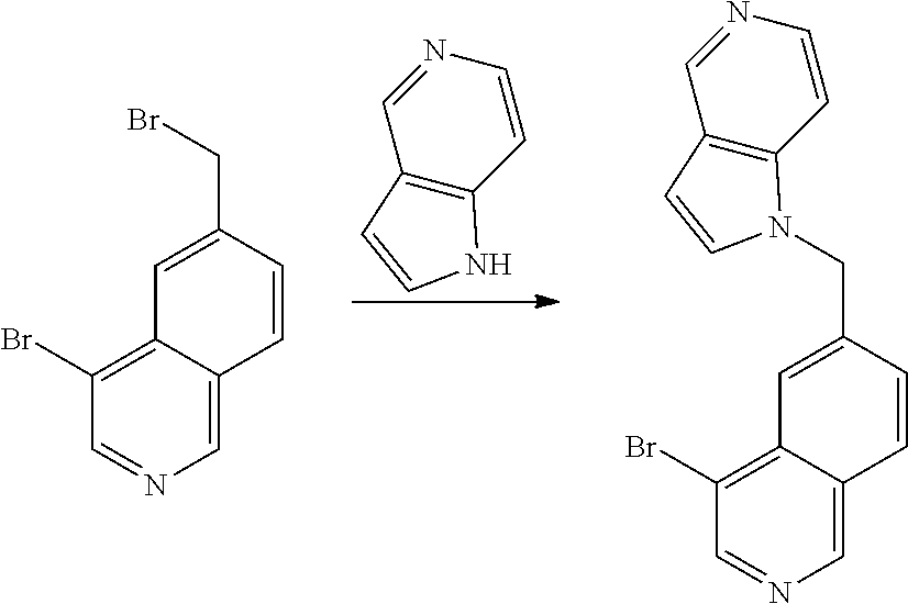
C1=CC2=C(C=N1)C=CN2.C1=C2C(=C(Br)C=N1)C=C(CBr)C=C2.C1=C2C(=C(Br)C=N1)C=C(CN1C3=C(C=NC=C3)C=C1)C=C2
